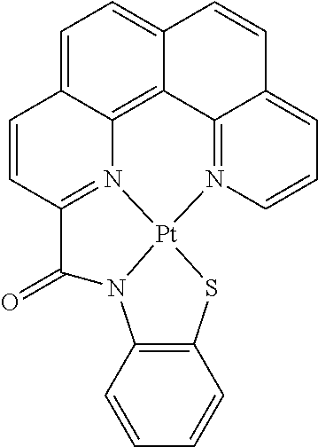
C1=C2C3=C4C(=C1)C=CC1=CC=CN(=C41)[Pt]14N3=C(C=C2)C(=O)N1C1=C(S4)C=CC=C1
